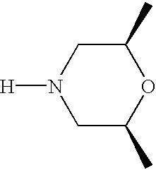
C1C(C)OC(C)CN1[H]
